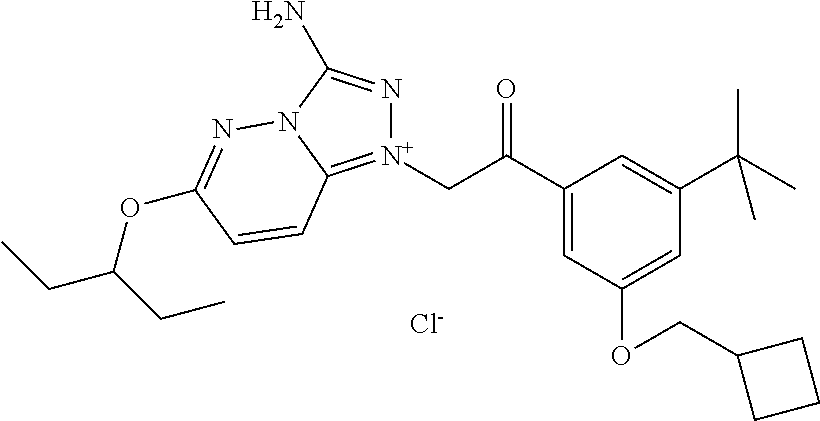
[Cl-].C(C(=O)C1=CC(OCC2CCC2)=CC(C(C)(C)C)=C1)[N+]1=C2N(C(N)=N1)N=C(OC(CC)CC)C=C2
